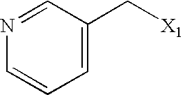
N1=CC(C[X1])=CC=C1
